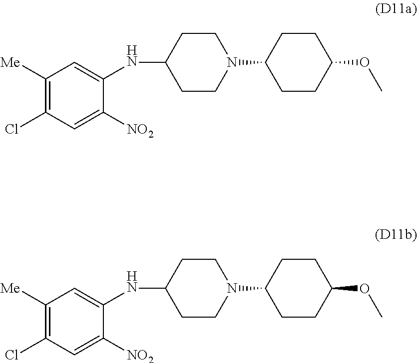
C1(NC2=CC([Me])=C(Cl)C=C2[NO2])CCN(C2CCC(OC)CC2)CC1.C1(NC2=CC([Me])=C(Cl)C=C2[NO2])CCN(C2CCC(OC)CC2)CC1
